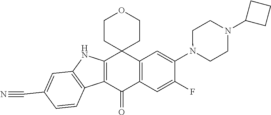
C12=C(C=C(F)C(N3CCN(C4CCC4)CC3)=C1)C(=O)C1=C(C23CCOCC3)NC2=C1C=CC(C#N)=C2
